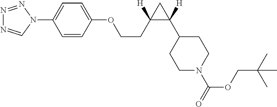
N1=NN(C2=CC=C(OCCC3([H])C([H])(C4CCN(C(OCC(C)(C)C)=O)CC4)C3)C=C2)C=N1
